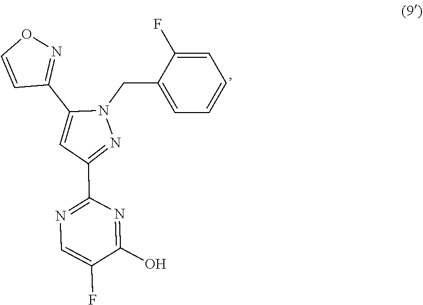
N1=C(C2=NN(CC3=CC=CC=C3F)C(C3=NOC=C3)=C2)N=C(O)C(F)=C1
